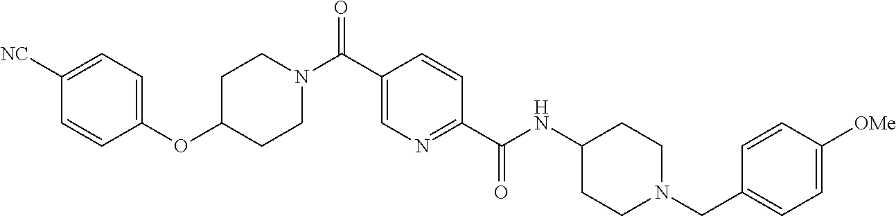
C1(OC2CCN(C(C3=CN=C(C(NC4CCN(CC5=CC=C([OMe])C=C5)CC4)=O)C=C3)=O)CC2)=CC=C([NC])C=C1
